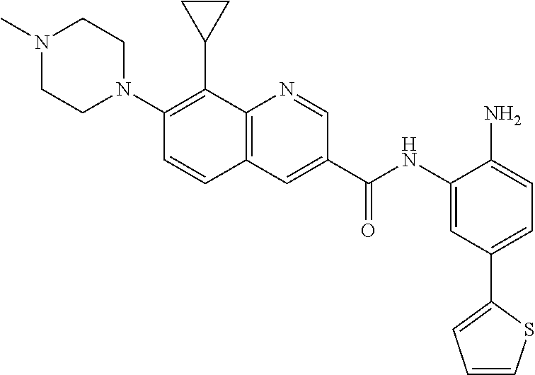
C12=C(N=CC(C(NC3=CC(C4=CC=CS4)=CC=C3N)=O)=C1)C(C1CC1)=C(N1CCN(C)CC1)C=C2
